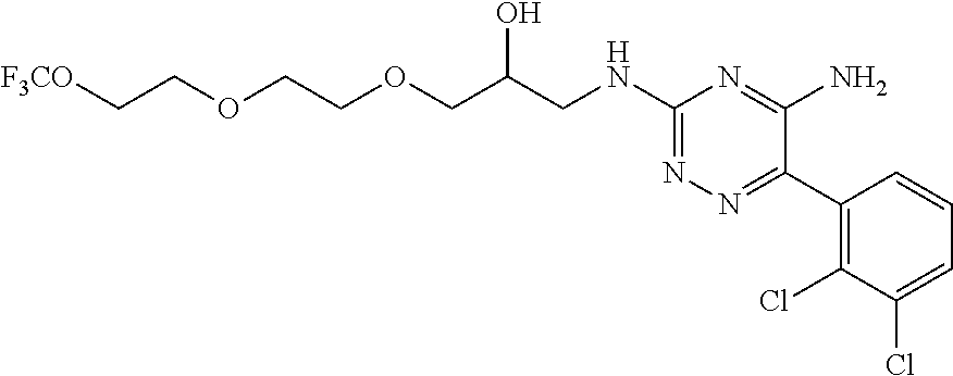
C1(NCC(COCCOCC[F3CO])O)=NN=C(C2=C(Cl)C(Cl)=CC=C2)C(N)=N1
